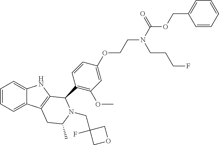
C1=CC=C2C(=C1)NC1=C2CC(C)N(CC2(F)COC2)C1C1=C(OC)C=C(OCCN(C(=O)OCC2=CC=CC=C2)CCCF)C=C1
